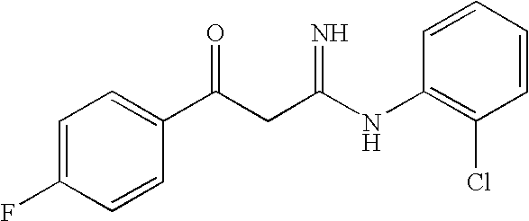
C1=C(F)C=CC(C(CC(NC2=C(Cl)C=CC=C2)=N)=O)=C1
